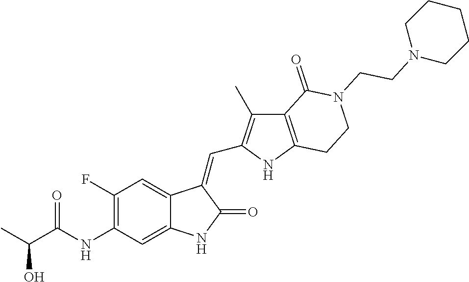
C1(F)=C(NC(C(C)O)=O)C=C2C(=C1)C(=CC1=C(C)C3=C(N1)CCN(CCN1CCCCC1)C3=O)C(=O)N2
